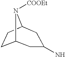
C12CCC(N1[COOEt])CC(N)C2
